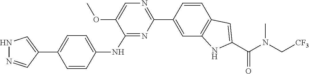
N(C(C1=CC2=C(C=C(C3=NC=C(OC)C(NC4=CC=C(C5=CNN=C5)C=C4)=N3)C=C2)N1)=O)(C[CF3])C
